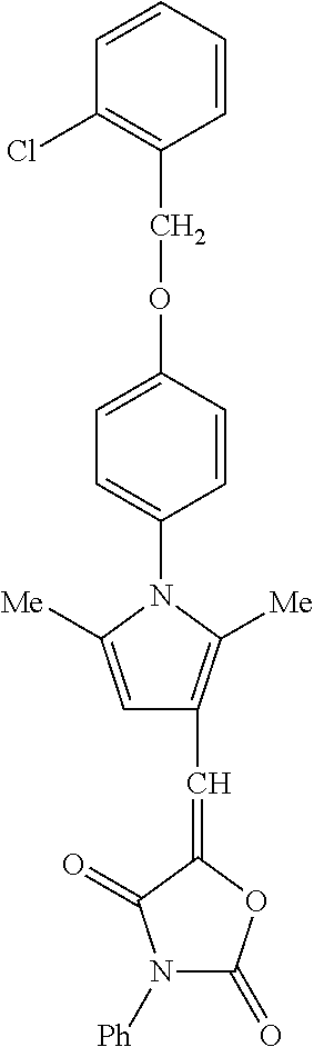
C1=C(OCC2=C(Cl)C=CC=C2)C=CC(N2C([Me])=CC(C=C3OC(=O)N([Ph])C3=O)=C2[Me])=C1
